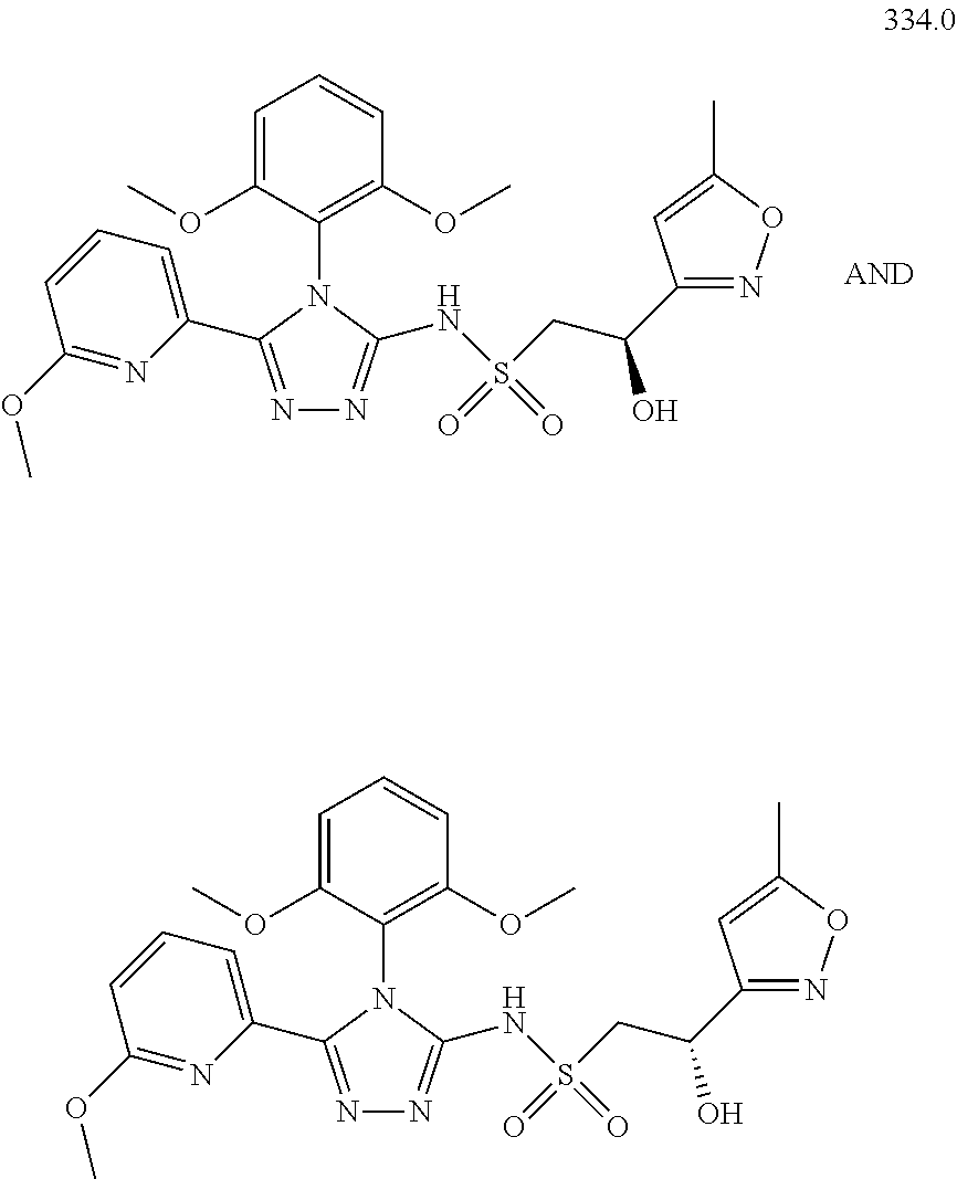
C1(C2=NN=C(NS(=O)(CC(C3=NOC(C)=C3)O)=O)N2C2=C(OC)C=CC=C2OC)=CC=CC(OC)=N1.C1(C2=NN=C(NS(=O)(CC(C3=NOC(C)=C3)O)=O)N2C2=C(OC)C=CC=C2OC)=CC=CC(OC)=N1
